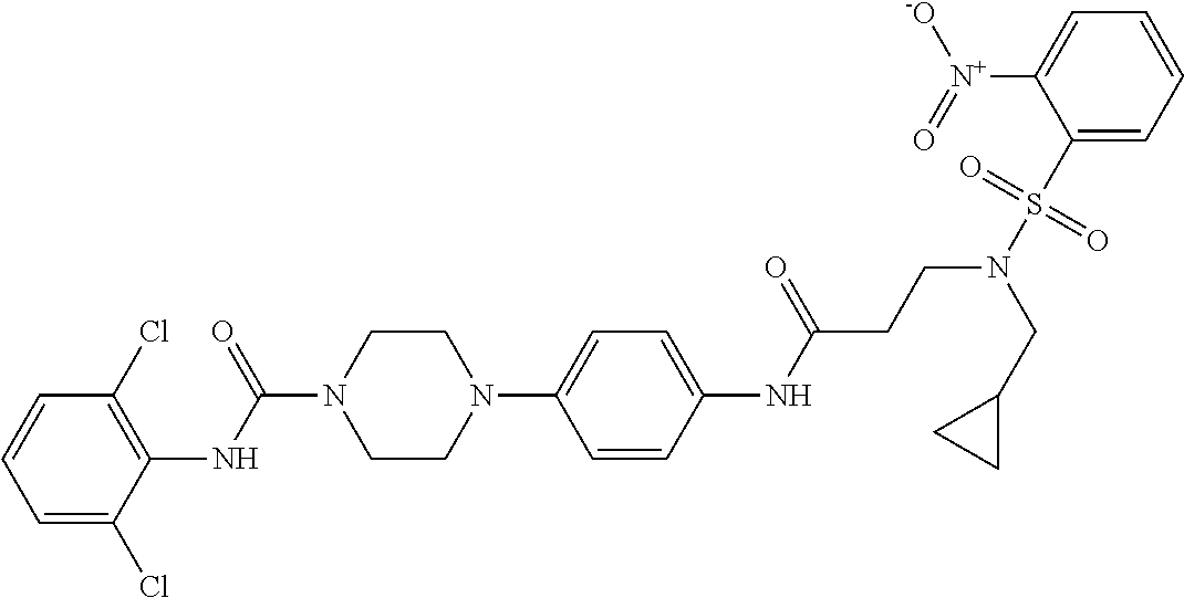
C1=C(Cl)C(NC(N2CCN(C3=CC=C(NC(=O)CCN(CC4CC4)S(C4=CC=CC=C4[N+]([-O])=O)(=O)=O)C=C3)CC2)=O)=C(Cl)C=C1
